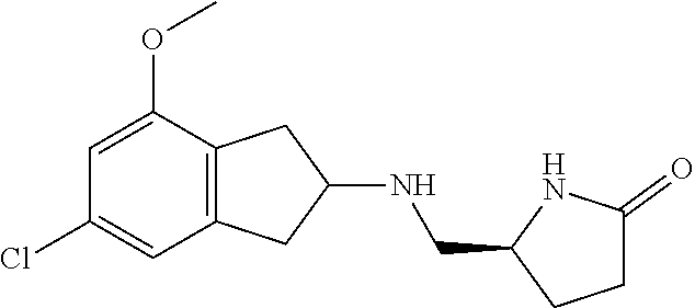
O(C)C1=CC(Cl)=CC2=C1CC(NCC1CCC(=O)N1)C2
